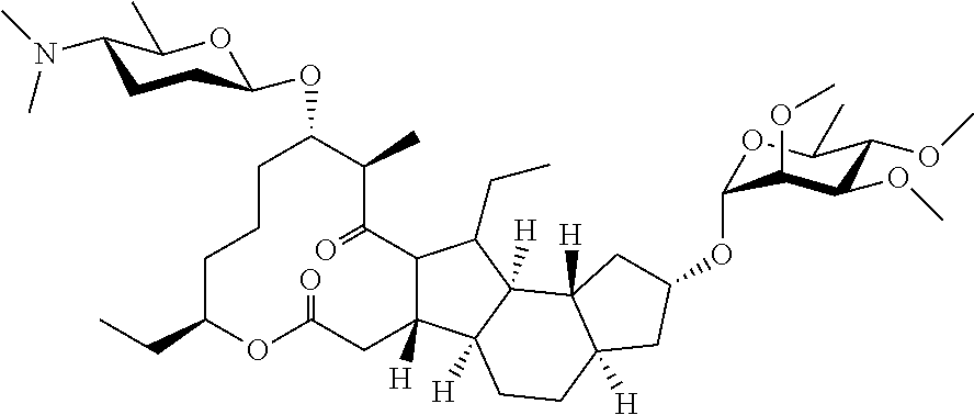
C12C([H])(CC(=O)OC(CC)CCCC(OC3OC(C)C(N(C)C)CC3)C(C)C1=O)C1([H])C([H])(C2CC)C2([H])C([H])(CC(OC3OC(C)C(OC)C(OC)C3OC)C2)CC1
